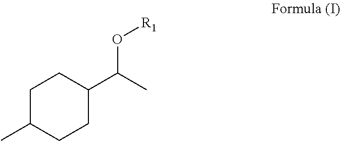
C1C(C)CCC(C(C)O[R1])C1
